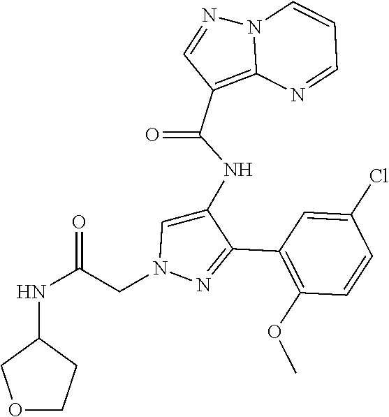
C1(C2=NN(CC(NC3COCC3)=O)C=C2NC(C2=C3N(N=C2)C=CC=N3)=O)=C(OC)C=CC(Cl)=C1
